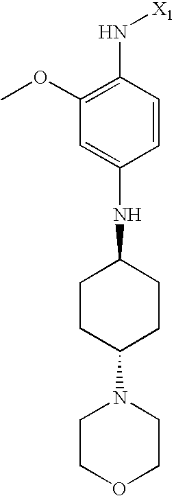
C1=C(NC2CCC(N3CCOCC3)CC2)C=CC(N[X1])=C1OC
